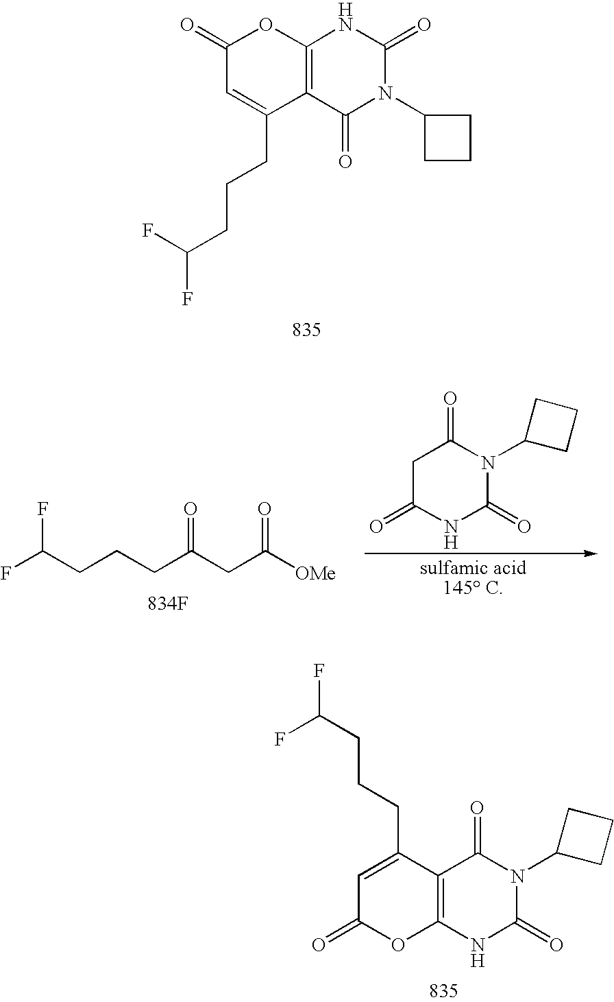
C1C(=O)NC(=O)N(C2CCC2)C1=O.[834F].C(CCCC(CC([OMe])=O)=O)(F)F.C12=C(NC(=O)N(C3CCC3)C1=O)OC(=O)C=C2CCCC(F)F.C12=C(NC(=O)N(C3CCC3)C1=O)OC(=O)C=C2CCCC(F)F
